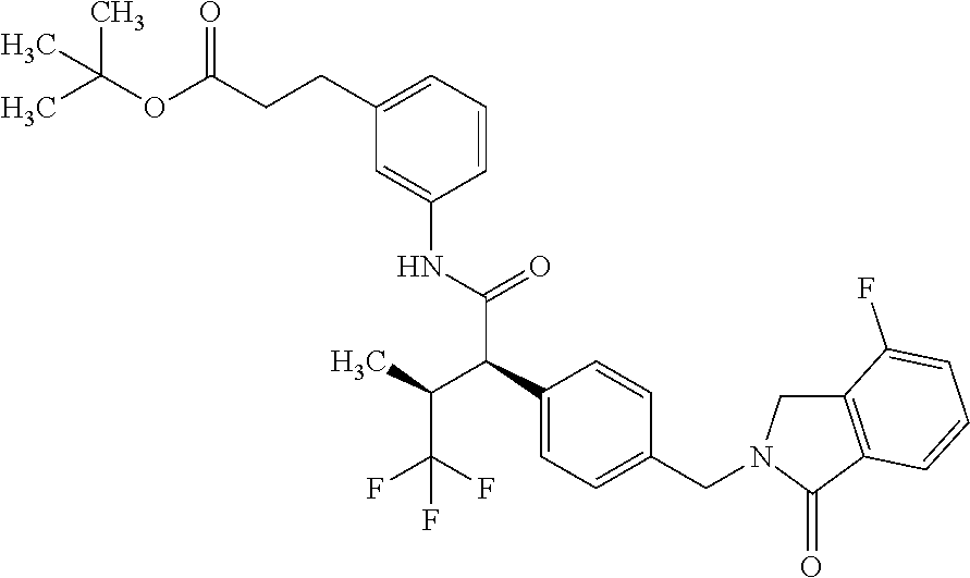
C1(CCC(OC(C)(C)C)=O)=CC=CC(NC(C(C2=CC=C(CN3CC4=C(C3=O)C=CC=C4F)C=C2)C(C)C(F)(F)F)=O)=C1
